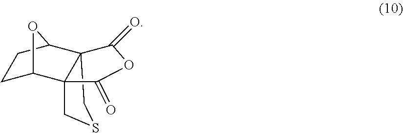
C1CC2C34C(C1O2)(CSC3)C(=O)OC4=O
